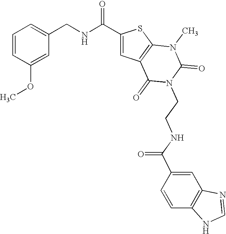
C1=CC(OC)=CC(CNC(C2=CC3=C(S2)N(C)C(=O)N(CCNC(=O)C2=CC4=C(C=C2)NC=N4)C3=O)=O)=C1
